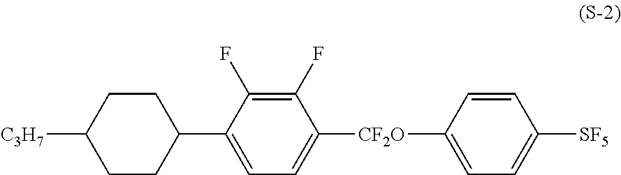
C1CC([C3H7])CCC1C1=CC=C([CF2O]C2=CC=C([SF5])C=C2)C(F)=C1F
